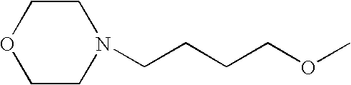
C1CN(CCCCOC)CCO1
